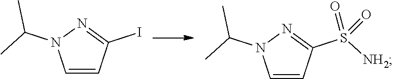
C1=CC(S([NH2])(=O)=O)=NN1C(C)C.C1=CC(I)=NN1C(C)C
